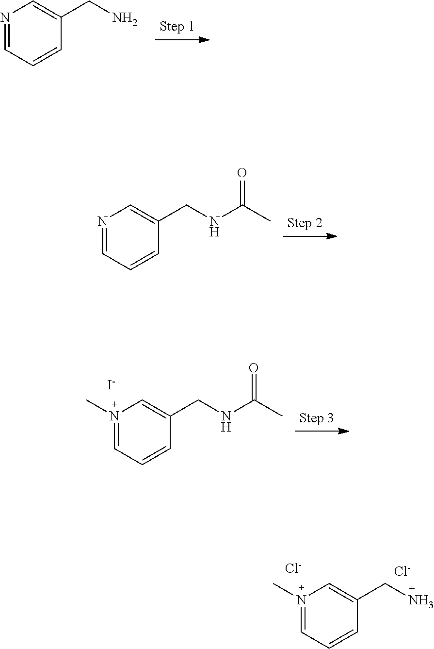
N1=CC=CC(CN)=C1.N1=CC=CC(CNC(C)=O)=C1.N1(C)=CC=CC(CNC(C)=O)=C1.[I-].N1(C)=CC=CC(CN)=C1.[Cl-].[Cl-]
